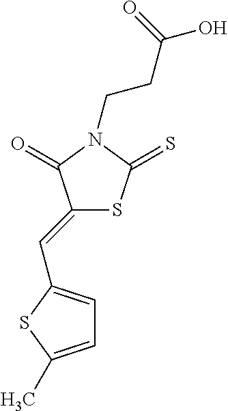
C1=C(C)SC(C=C2SC(=S)N(CCC(O)=O)C2=O)=C1
